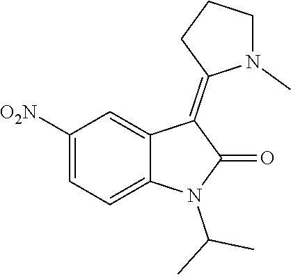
C1([O2N])=CC=C2C(=C1)C(=C1N(C)CCC1)C(=O)N2C(C)C
